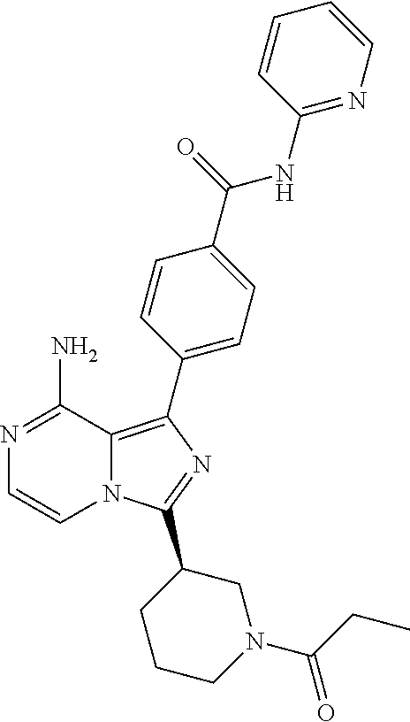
N12C(=C(C3=CC=C(C(=O)NC4=NC=CC=C4)C=C3)N=C1C1CCCN(C(CC)=O)C1)C(N)=NC=C2
